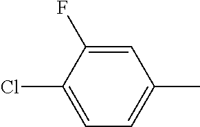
C1=C(Cl)C(F)=CC(C)=C1
